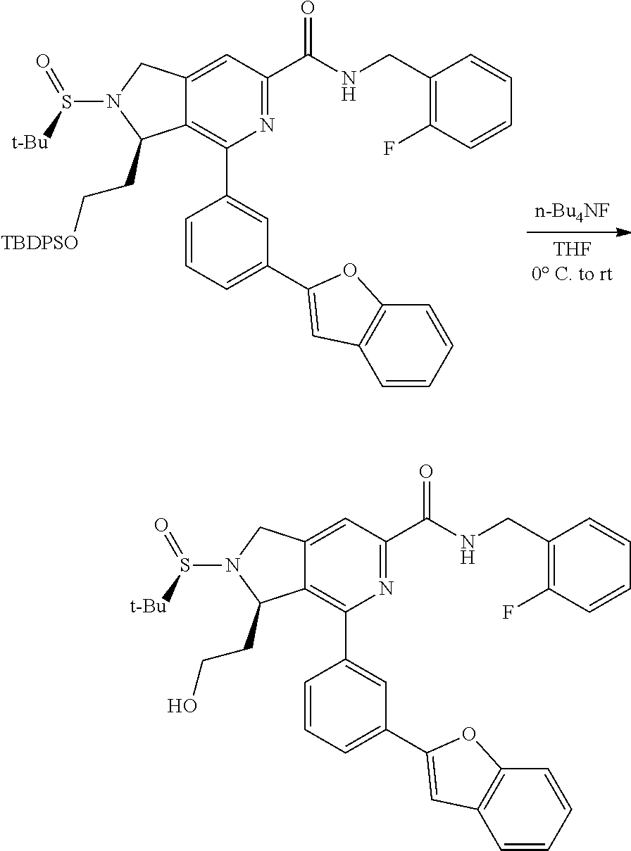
C12=C(C3=CC(C4=CC5=C(C=CC=C5)O4)=CC=C3)N=C(C(NCC3=C(F)C=CC=C3)=O)C=C1CN(S([t-Bu])=O)C2CC[TBDPSO].C12=C(C3=CC(C4=CC5=C(C=CC=C5)O4)=CC=C3)N=C(C(NCC3=C(F)C=CC=C3)=O)C=C1CN(S([t-Bu])=O)C2CCO
